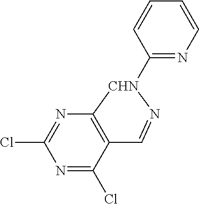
ClC1=NC2=C(C(Cl)=N1)C=N[CHN]2C1=NC=CC=C1
